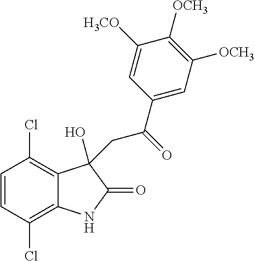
C1=CC(Cl)=C2C(=C1Cl)C(O)(CC(C1=CC([OCH3])=C([OCH3])C([H3CO])=C1)=O)C(=O)N2
